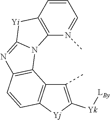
C1(C)=C([Yk][LBy])[Yj]C2=C1C1=C(C=C2)N=C2N1C1=C([Yi]2)C=CC=N1C
